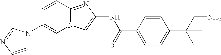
C1=CC2=NC(NC(C3=CC=C(C(C)(CN)C)C=C3)=O)=CN2C=C1N1C=CN=C1
